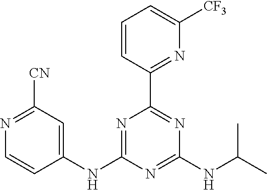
C1=CC(C2=NC(NC(C)C)=NC(NC3=CC([CN])=NC=C3)=N2)=NC([CF3])=C1
